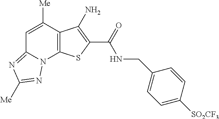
N(C(=O)C1=C(N)C2=C(N3C(=NC([Me])=N3)C=C2[Me])S1)CC1=CC=C([SO2CF3])C=C1
